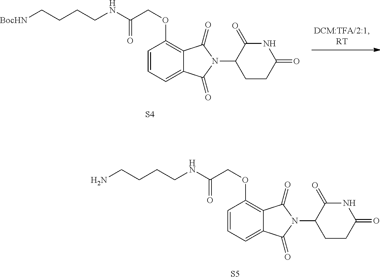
NCCCCNC(COC1=C2C(=CC=C1)C(=O)N(C1CCC(=O)NC1=O)C2=O)=O.[S5].[BocHN]CCCCNC(COC1=C2C(=CC=C1)C(=O)N(C1CCC(=O)NC1=O)C2=O)=O.[S4]
